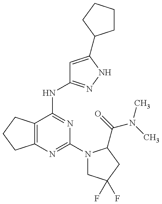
C12=C(C(NC3=NNC(C4CCCC4)=C3)=NC(N3CC(F)(F)CC3C(=O)N(C)C)=N1)CCC2
